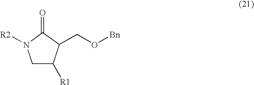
C1C([R1])C(CO[Bn])C(=O)N1[R2]
